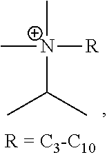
C[N+](C)([R])C(C)C
